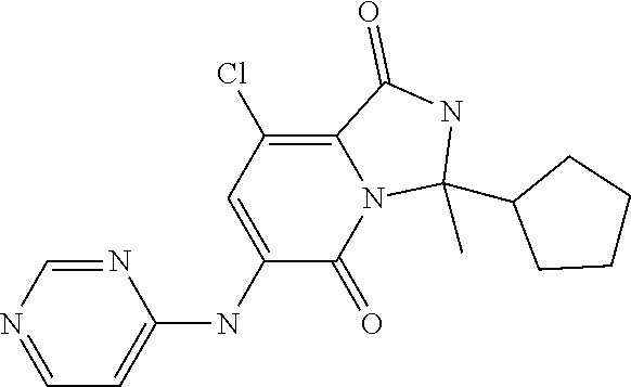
N1=CN=CC=C1NC1=CC(Cl)=C2N(C1=O)C(C)(C1CCCC1)NC2=O
